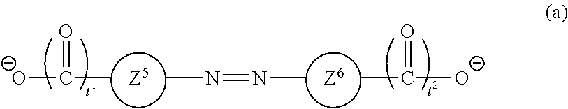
[Z5].CN=NC.[Z6].CC([O-])=O.[O-]C(=O)C
